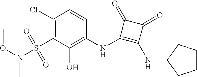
C1(Cl)=C(S(N(OC)C)(=O)=O)C(O)=C(NC2=C(NC3CCCC3)C(=O)C2=O)C=C1
